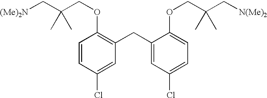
C1=CC(Cl)=CC(CC2=CC(Cl)=CC=C2OCC(C[N(Me)2])(C)C)=C1OCC(C[(Me)2N])(C)C
